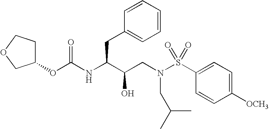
C(NC(C(CN(S(C1=CC=C([OCH3])C=C1)(=O)=O)CC(C)C)O)CC1=CC=CC=C1)(=O)OC1CCOC1
